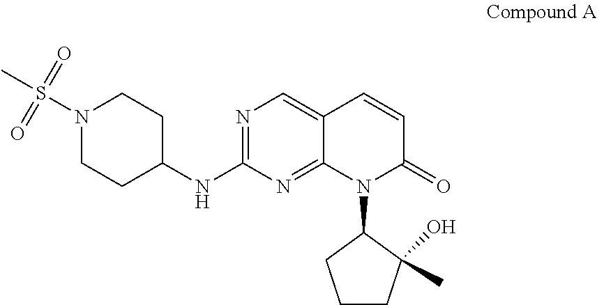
N1=C(NC2CCN(S(C)(=O)=O)CC2)N=C2C(=C1)C=CC(=O)N2C1CCCC1(O)C
